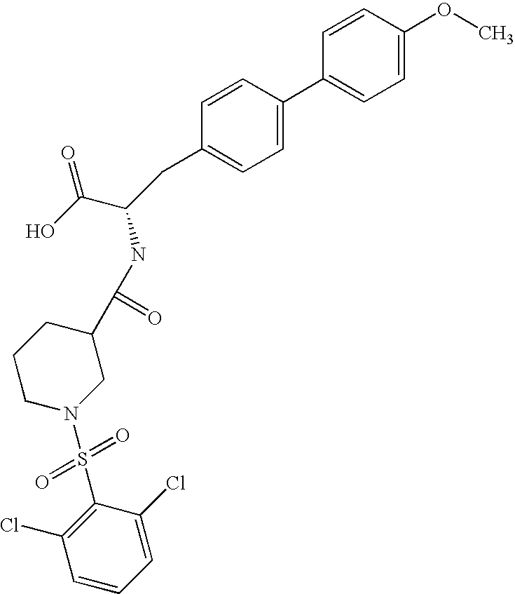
C1=CC(OC)=CC=C1C1=CC=C(CC(C(O)=O)NC(C2CCCN(S(=O)(=O)C3=C(Cl)C=CC=C3Cl)C2)=O)C=C1
